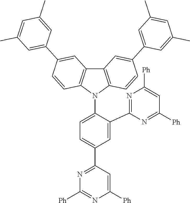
C1=C(C2=NC([Ph])=CC([Ph])=N2)C(N2C3=C(C4=C2C=CC(C2=CC(C)=CC(C)=C2)=C4)C=C(C2=CC(C)=CC(C)=C2)C=C3)=CC=C1C1=NC([Ph])=NC([Ph])=C1
